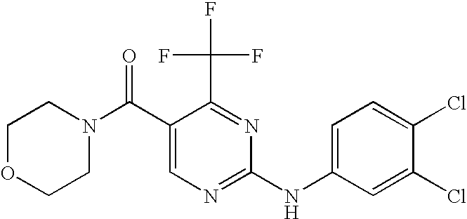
C1OCCN(C(C2=CN=C(NC3=CC=C(Cl)C(Cl)=C3)N=C2C(F)(F)F)=O)C1
